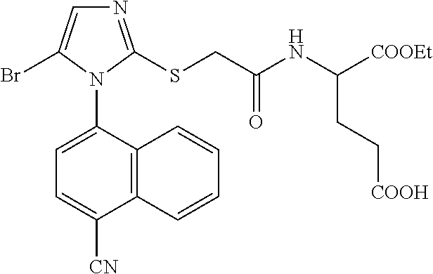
C12=C(C(N3C(Br)=CN=C3SCC(NC([COOEt])CC[COOH])=O)=CC=C1[CN])C=CC=C2
